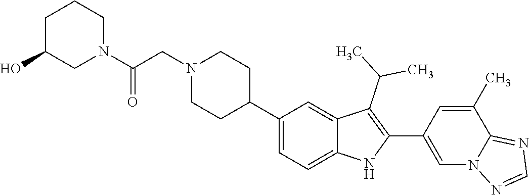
C1N(CC(N2CCCC(O)C2)=O)CCC(C2=CC=C3C(=C2)C(C(C)C)=C(C2=CN4C(=NC=N4)C(C)=C2)N3)C1
